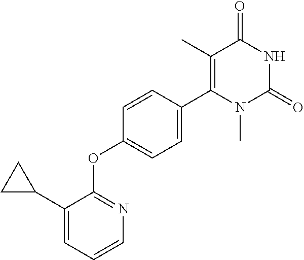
C1(C)=C(C2=CC=C(OC3=NC=CC=C3C3CC3)C=C2)N(C)C(=O)NC1=O
